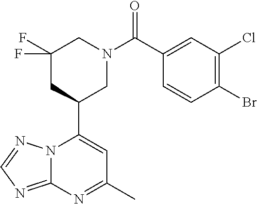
N12C(=NC=N1)N=C(C)C=C2C1CN(C(=O)C2=CC(Cl)=C(Br)C=C2)CC(F)(F)C1
